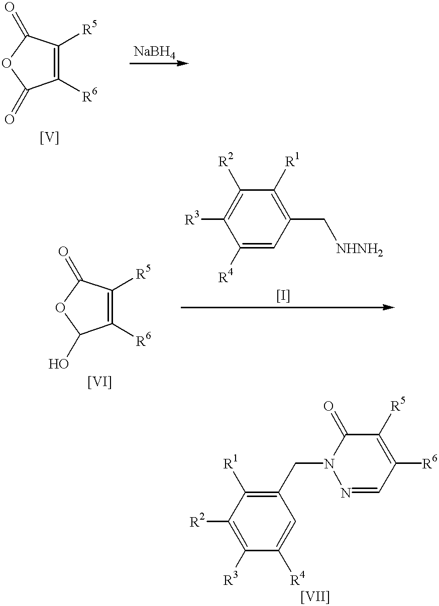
C1([R6])=C([R5])C(=O)OC1=O.C1([R6])=C([R5])C(=O)OC1O.C1([R4])=CC(C[NHNH2])=C([R1])C([R2])=C1[R3].C1(CN2N=CC([R6])=C([R5])C2=O)=C([R1])C([R2])=C([R3])C([R4])=C1
